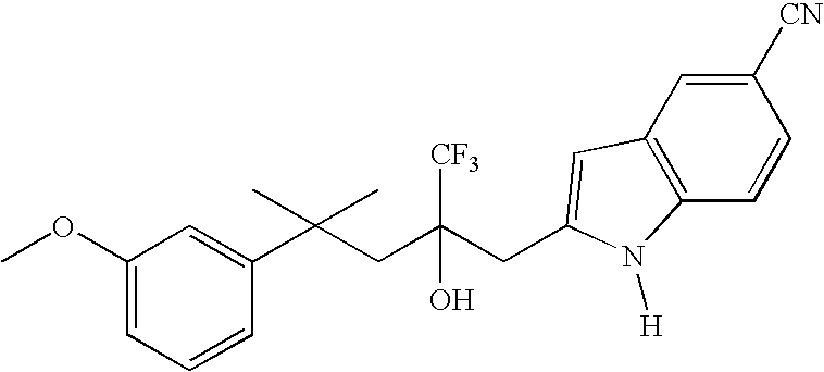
C1=CC(C(CC(CC2=CC3=C(C=CC([CN])=C3)N2[H])([CF3])O)(C)C)=CC(OC)=C1
